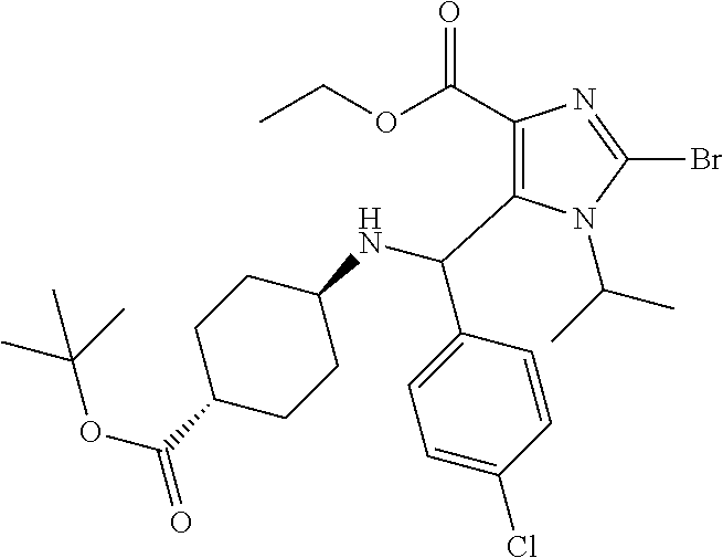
C1(C(OCC)=O)=C(C(NC2CCC(C(=O)OC(C)(C)C)CC2)C2=CC=C(Cl)C=C2)N(C(C)C)C(Br)=N1
